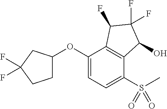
C1(OC2CCC(F)(F)C2)=CC=C(S(=O)(=O)C)C2=C1C(F)C(F)(F)C2O
